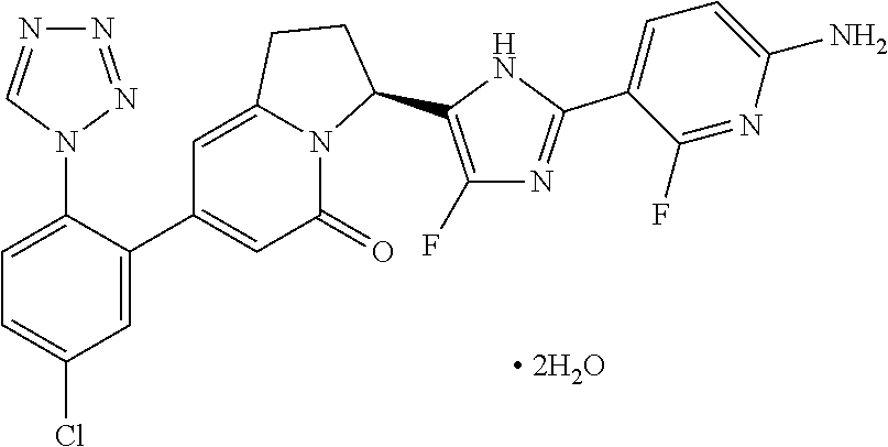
C1=C(N2N=NN=C2)C(C2=CC(=O)N3C(=C2)CCC3C2=C(F)N=C(C3=CC=C(N)N=C3F)N2)=CC(Cl)=C1
